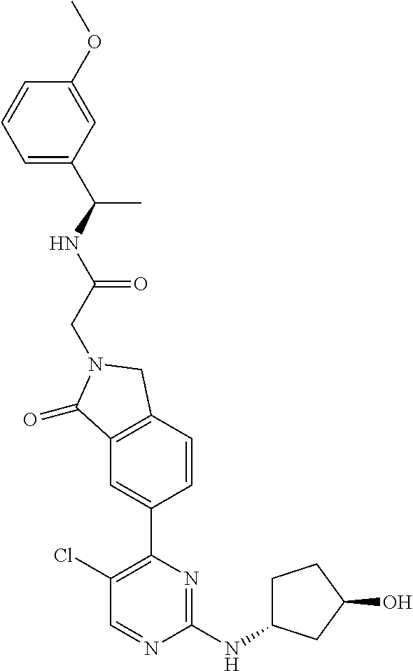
C1(Cl)=C(C2=CC3=C(C=C2)CN(CC(NC(C2=CC=CC(OC)=C2)C)=O)C3=O)N=C(NC2CCC(O)C2)N=C1
